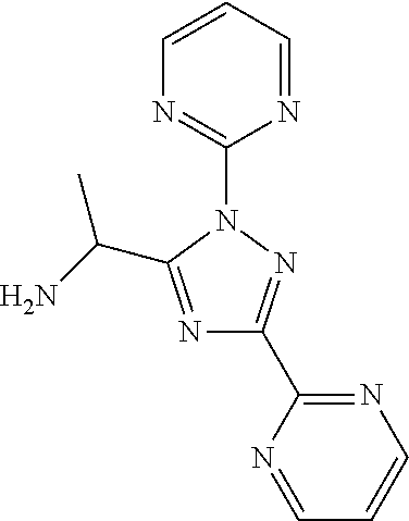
N1=C(C(N)C)N(C2=NC=CC=N2)N=C1C1=NC=CC=N1
